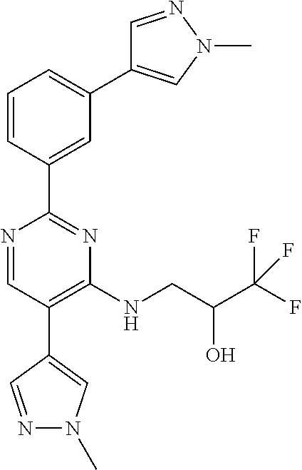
N1=CC(C2=CN(C)N=C2)=C(NCC(C(F)(F)F)O)N=C1C1=CC(C2=CN(C)N=C2)=CC=C1
